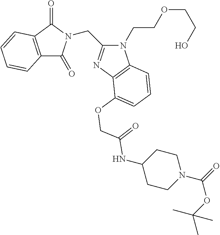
C12=C(C(=O)N(CC3=NC4=C(N3CCOCCO)C=CC=C4OCC(=O)NC3CCN(C(OC(C)(C)C)=O)CC3)C1=O)C=CC=C2
